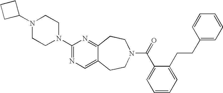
C1(N2CCN(C3=NC=C4C(=N3)CCN(C(=O)C3=CC=CC=C3CCC3=CC=CC=C3)CC4)CC2)CCC1
